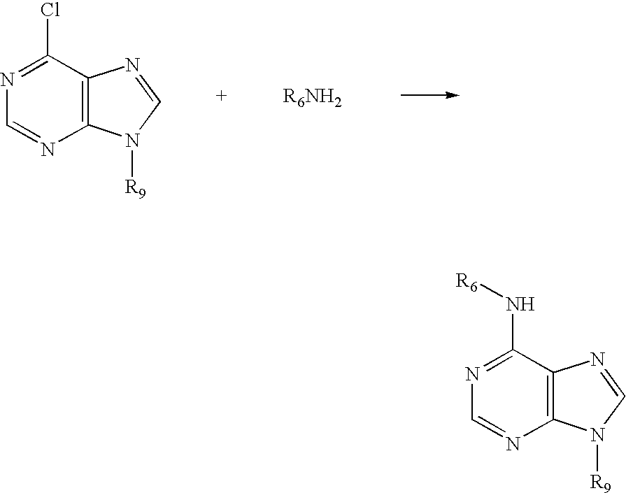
N1=C(Cl)C2=C(N=C1)N([R9])C=N2.N1=C(N[R6])C2=C(N=C1)N([R9])C=N2
